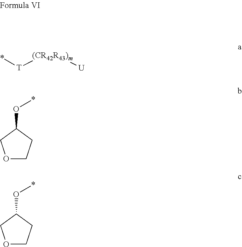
[(CR42R43)m]([T]*)[U].O1CCC(O*)C1.O1CCC(O*)C1
